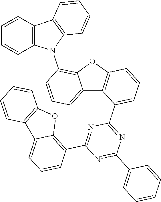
N1=C(C2=C3C(=CC=C2)C2=C(O3)C=CC=C2)N=C(C2=CC=CC=C2)N=C1C1=CC=CC2=C1C1=CC=CC(N3C4=C(C5=C3C=CC=C5)C=CC=C4)=C1O2
